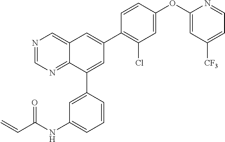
N1=CN=C2C(=C1)C=C(C1=C(Cl)C=C(OC3=CC([CF3])=CC=N3)C=C1)C=C2C1=CC(NC(C=C)=O)=CC=C1
